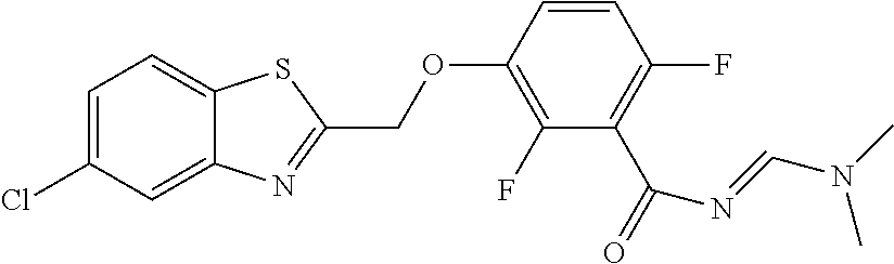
C12=CC(Cl)=CC=C1SC(COC1=C(F)C(C(=O)N=CN(C)C)=C(F)C=C1)=N2
